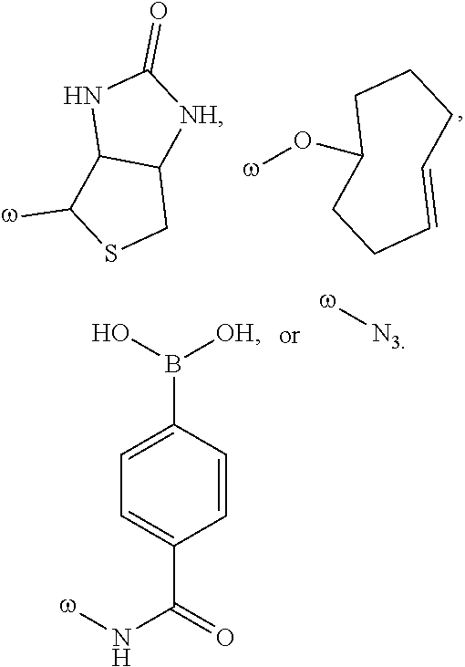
C12C([NH]C(=O)N1)CSC2[w].C1(O[w])CCCC=CCC1.C1=CC(B(O)[OH])=CC=C1C(=O)N[w].[w][N3]
